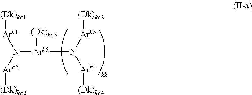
N([Ark5](N([Ark3][(Dk)kc3])[Ark4][(Dk)kc4])[(Dk)kc5])([Ark1][(Dk)kc1])[Ark2][(Dk)kc2]
